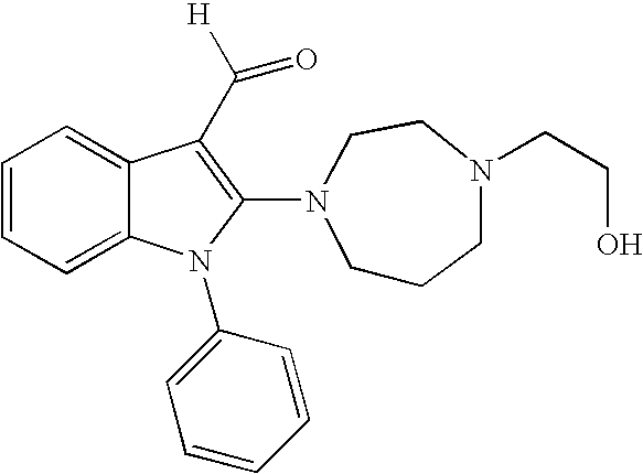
C1=CC=C2C(=C1)C(C([H])=O)=C(N1CCCN(CCO)CC1)N2C1=CC=CC=C1
